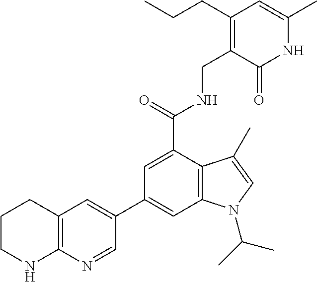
N1C(C)=CC(CCC)=C(CNC(C2=CC(C3=CC4=C(N=C3)NCCC4)=CC3=C2C(C)=CN3C(C)C)=O)C1=O
